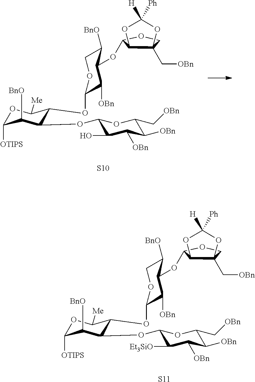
[S11].O1C([OTIPS])C([BnO])C(OC2C([Et3SiO])C([OBn])C([OBn])C(C[OBn])O2)C(OC2C([OBn])C(OC3C4C(C[OBn])(CO3)OC([H])([Ph])O4)C([BnO])CO2)C1[Me].[S10].O1C([OTIPS])C([BnO])C(OC2C(O)C([OBn])C([OBn])C(C[OBn])O2)C(OC2C([OBn])C(OC3C4C(C[OBn])(CO3)OC([H])([Ph])O4)C([BnO])CO2)C1[Me]
